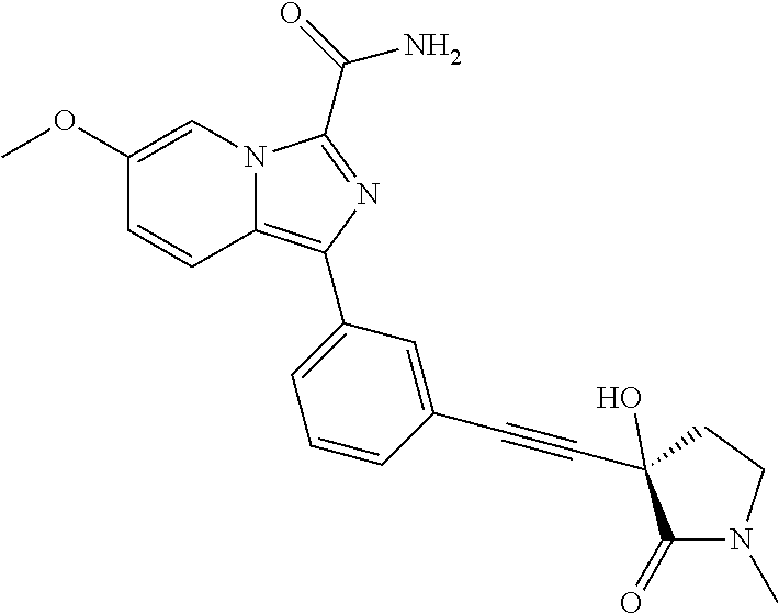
C1(OC)=CN2C(=C(C3=CC=CC(C#CC4(O)C(=O)N(C)CC4)=C3)N=C2C(N)=O)C=C1
